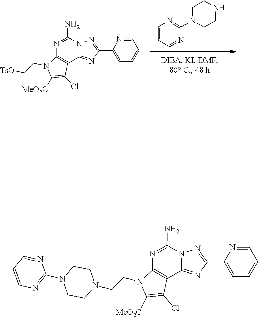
C1=CC=C(C2=NN3C(=N2)C2=C(N(CC[TsO])C([MeO2C])=C2Cl)N=C3N)N=C1.C1CN(C2=NC=CC=N2)CCN1.C1=C(C2=NN3C(=N2)C2=C(N=C3N)N(CCN3CCN(C4=NC=CC=N4)CC3)C([MeO2C])=C2Cl)N=CC=C1
